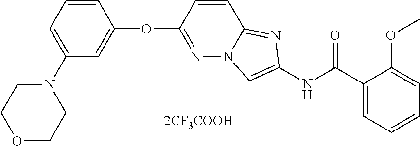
[2CF3COOH].O(C1=NN2C(=NC(NC(C3=CC=CC=C3OC)=O)=C2)C=C1)C1=CC(N2CCOCC2)=CC=C1
